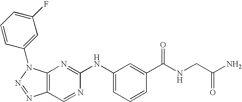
C12=C(N(C3=CC(F)=CC=C3)N=N1)N=C(NC1=CC=CC(C(NCC(N)=O)=O)=C1)N=C2
